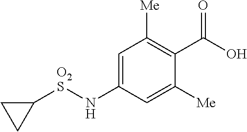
C1=C(N[O2S]C2CC2)C=C([Me])C(C(O)=O)=C1[Me]
